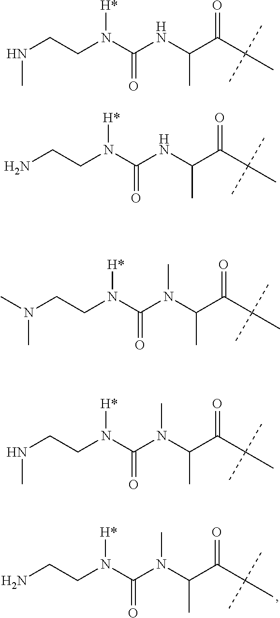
NCCN(C(N(C(C(C(C)(C)C)=O)C)C)=O)[H*].N(CCN(C(NC(C(C(C)(C)C)=O)C)=O)[H*])C.NCCN(C(NC(C(C(C)(C)C)=O)C)=O)[H*].N(CCN(C(N(C(C(C(C)(C)C)=O)C)C)=O)[H*])(C)C.N(CCN(C(N(C(C(C(C)(C)C)=O)C)C)=O)[H*])C
